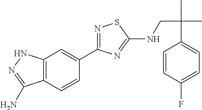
N1=C(C2=CC3=C(C=C2)C(N)=NN3)N=C(NCC(C)(C)C2=CC=C(F)C=C2)S1
